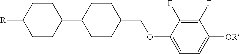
C1CC([R])CCC1C1CCC(COC2=CC=C([OR])C(F)=C2F)CC1
